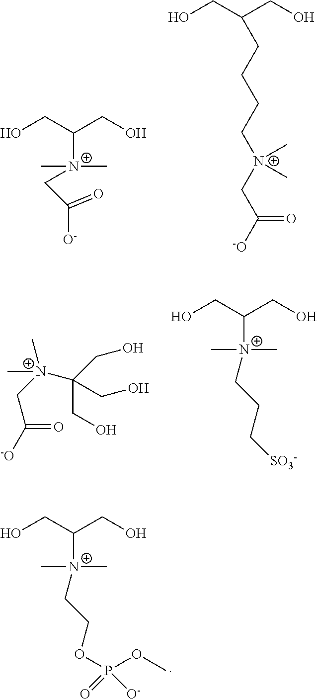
OCC(CO)[N+](CC([O-])=O)(C)C.OCC(CO)CCCC[N+](CC([-O])=O)(C)C.C(CO)(CO)(CO)[N+](C)(C)CC([-O])=O.OCC(CO)[N+](C)(C)CCC[SO3-].OCC(CO)[N+](C)(C)CCOP(OC)(=O)[O-]
